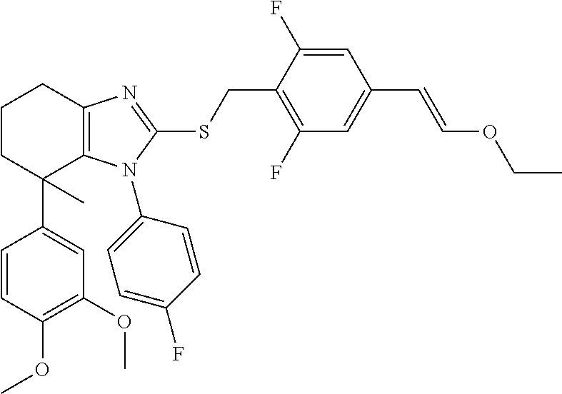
C1(OC)=C(OC)C=CC(C2(C)C3=C(CCC2)N=C(SCC2=C(F)C=C(C=COCC)C=C2F)N3C2=CC=C(F)C=C2)=C1
